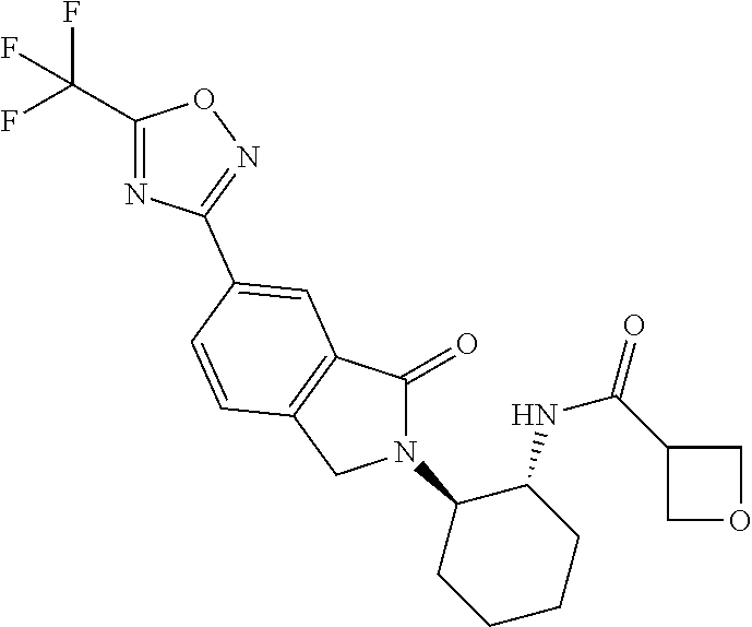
C1(=O)N(C2CCCCC2NC(C2COC2)=O)CC2=C1C=C(C1=NOC(C(F)(F)F)=N1)C=C2
